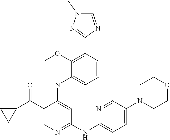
C1=CC(C2=NN(C)C=N2)=C(OC)C(NC2=CC(NC3=CC=C(N4CCOCC4)C=N3)=NC=C2C(C2CC2)=O)=C1
